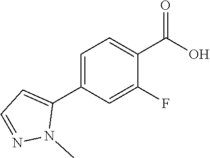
C1=C(C2=CC=NN2C)C=C(F)C(C(=O)O)=C1
